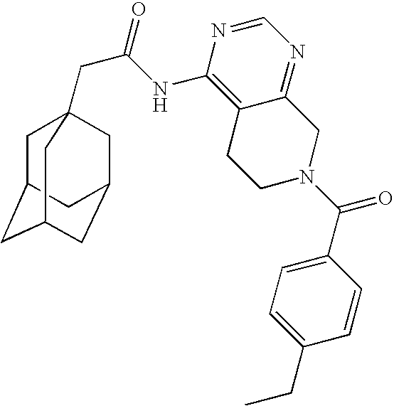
C1C2CC3CC(CC1(CC(=O)NC1=C4C(=NC=N1)CN(C(C1=CC=C(CC)C=C1)=O)CC4)C3)C2
